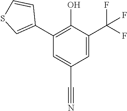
C1=C(C(F)(F)F)C(O)=C(C2=CSC=C2)C=C1C#N
